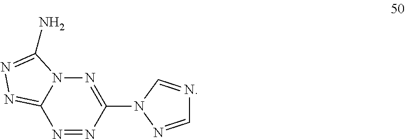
N1=NC(N2C=NC=N2)=NN2C1=NN=C2N
